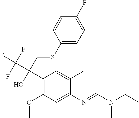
C1(C(C(F)(F)F)(CSC2=CC=C(F)C=C2)O)=C(OC)C=C(N=CN(CC)C)C(C)=C1
